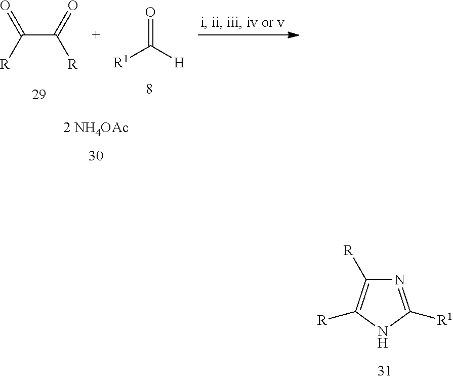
C(C(=O)[R])([R])=O.[R1]C([H])=O.N1=C([R1])NC([R])=C1[R]
